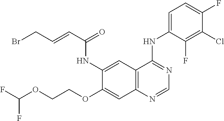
C12=C(N=CN=C1NC1=CC=C(F)C(Cl)=C1F)C=C(OCCOC(F)F)C(NC(C=CCBr)=O)=C2
